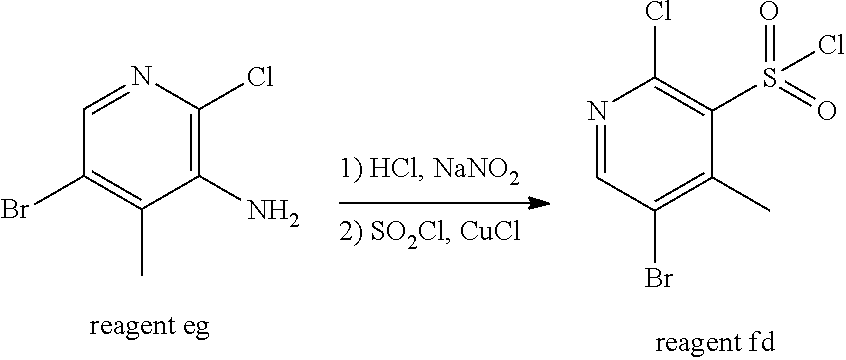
ClC1=C(S(Cl)(=O)=O)C(C)=C(Br)C=N1.C1(Br)=C(C)C(N)=C(Cl)N=C1
